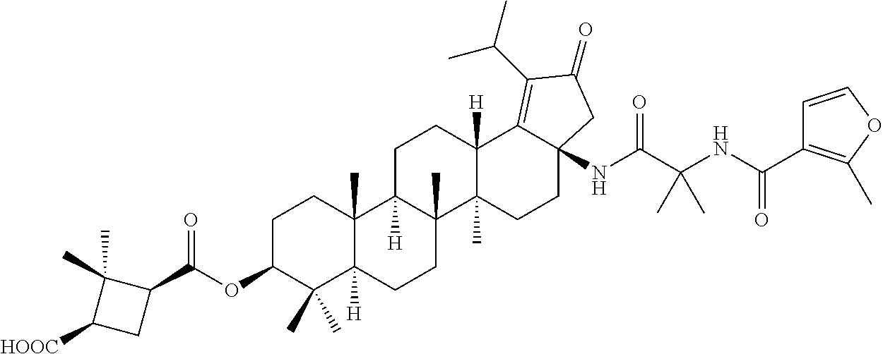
C1C2([H])C(C)(C3(C)C([H])(C1)C1=C(C(C)C)C(=O)CC1(NC(C(NC(C1=C(C)OC=C1)=O)(C)C)=O)CC3)CCC1([H])C2(C)CCC(OC(C2C(C)(C)C([HOOC])C2)=O)C1(C)C
